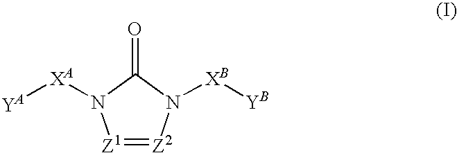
[Z1]1=[Z2]N([XB][YB])C(=O)N1[XA][YA]
